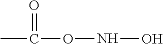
CC(ONO)=O
